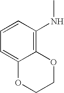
C1=CC(NC)=C2C(=C1)OCCO2
